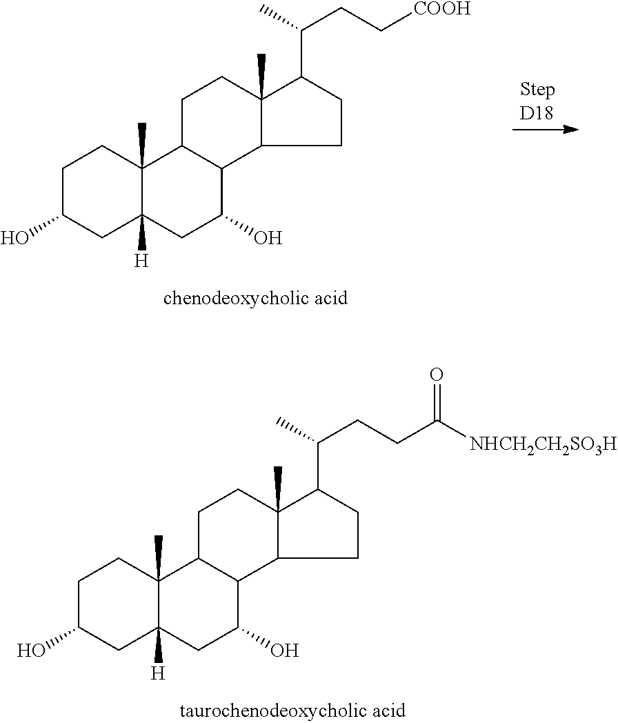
C1C(O)CC2([H])C(C)(C1)C1C(C(O)C2)C2C(C)(CC1)C(C(C)CCC([NHCH2CH2SO3H])=O)CC2.C1C(O)CC2([H])C(C)(C1)C1C(C(O)C2)C2C(C)(CC1)C(C(C)CC[COOH])CC2
